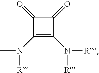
C1(N(C)[R])=C(N([R])[R])C(=O)C1=O
